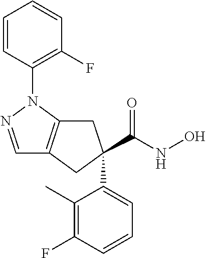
C1=NN(C2=C(F)C=CC=C2)C2=C1CC(C(NO)=O)(C1=CC=CC(F)=C1C)C2
